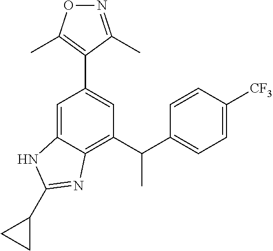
O1N=C(C)C(C2=CC(C(C3=CC=C([CF3])C=C3)C)=C3C(=C2)NC(C2CC2)=N3)=C1C
